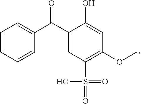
C1=CC=CC(C(=O)C2=CC(S(=O)(O)=O)=C(OC)C=C2O)=C1
